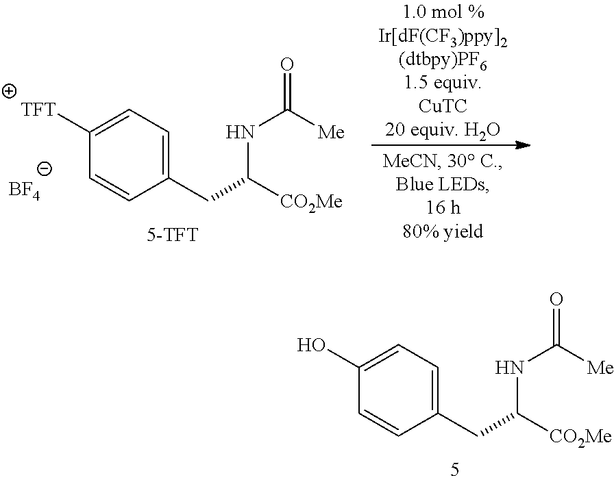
[BF4].C1([TFT])=CC=C(CC([CO2Me])NC(=O)[Me])C=C1.C1(O)=CC=C(CC([CO2Me])NC(=O)[Me])C=C1
